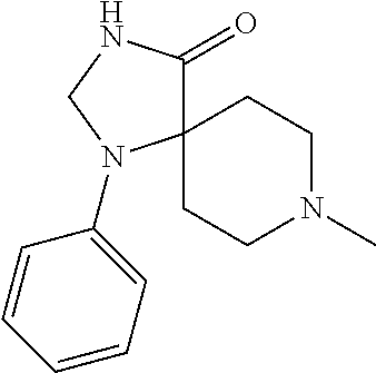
C12(CCN(C)CC1)C(=O)[H N]CN2C1=CC=CC=C1
